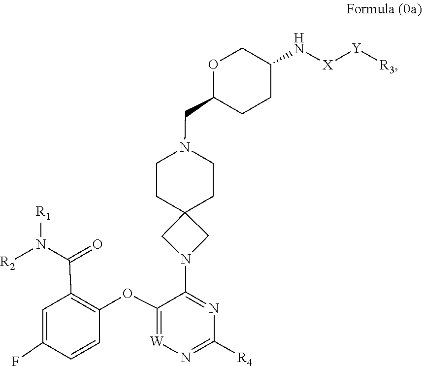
[R4]C1=N[W]=C(OC2=C(C(N([R1])[R2])=O)C=C(F)C=C2)C(N2CC3(C2)CCN(CC2CCC(N[X][Y][R3])CO2)CC3)=N1
